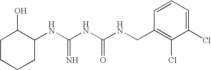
C1(NC(NC(NCC2=C(Cl)C(Cl)=CC=C2)=O)=N)C(O)CCCC1
